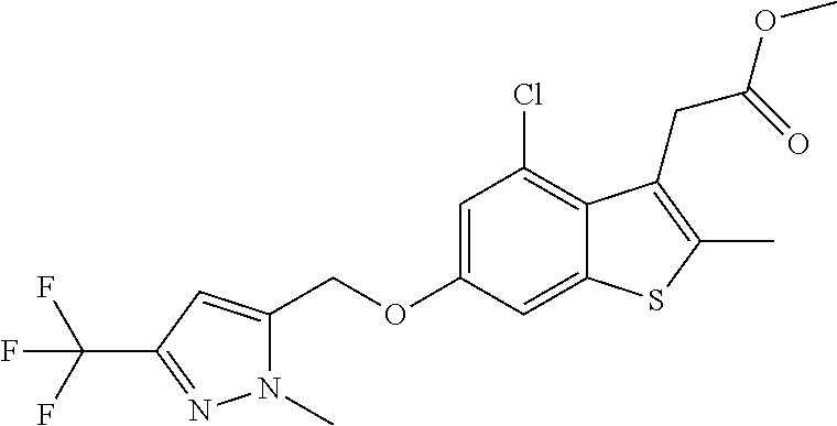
C(OC1=CC(Cl)=C2C(=C1)SC(C)=C2CC(OC)=O)C1=CC(C(F)(F)F)=NN1C
